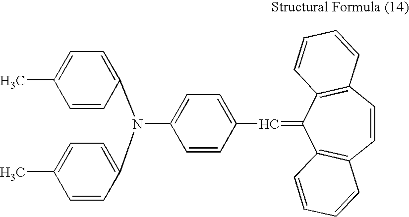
C1(N(C2=CC=C(C)C=C2)C2=CC=C(C)C=C2)=CC=C(C=C2C3=C(C=CC4=C2C=CC=C4)C=CC=C3)C=C1
